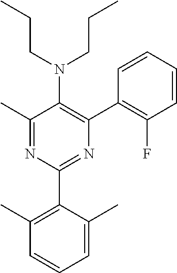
C1(C)=NC(C2=C(C)C=CC=C2C)=NC(C2=C(F)C=CC=C2)=C1N(CCC)CCC
